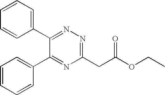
C1=CC=C(C2=NN=C(CC(OCC)=O)N=C2C2=CC=CC=C2)C=C1
